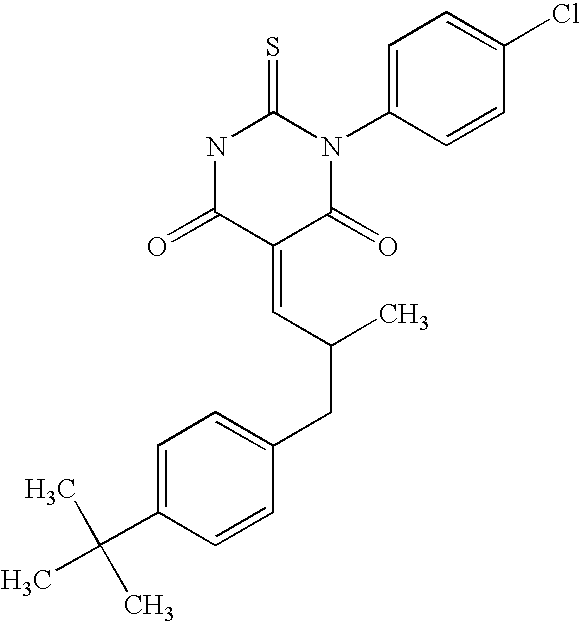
N1C(=O)C(=CC(CC2=CC=C(C(C)(C)C)C=C2)C)C(=O)N(C2=CC=C(Cl)C=C2)C1=S
